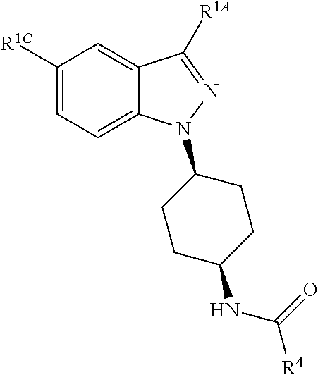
C1([R1C])=CC=C2C(=C1)C([R1A])=NN2C1CCC(NC([R4])=O)CC1
